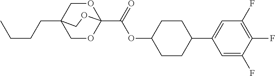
C1=C(F)C(F)=C(F)C=C1C1CCC(OC(=O)C23OCC(CCCC)(CO2)CO3)CC1
